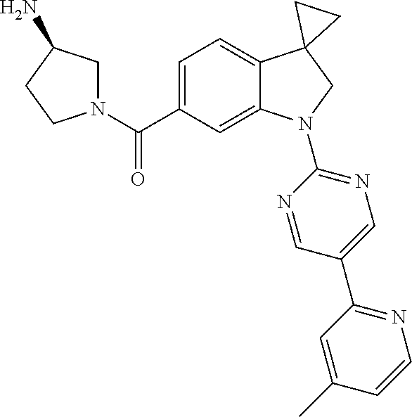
N1(C(C2=CC=C3C(=C2)N(C2=NC=C(C4=NC=CC(C)=C4)C=N2)CC32CC2)=O)CC(N)CC1
